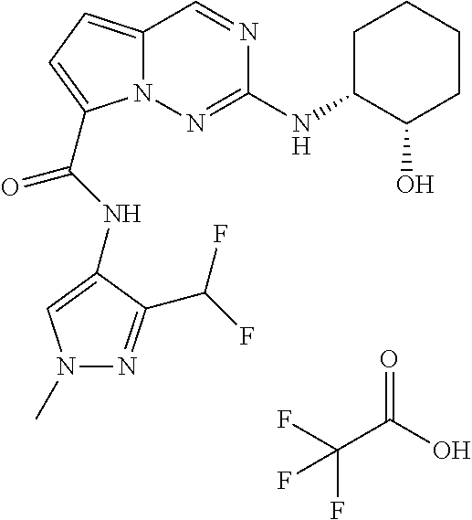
O=C(O)C(F)(F)F.N1=CC2=CC=C(C(NC3=CN(C)N=C3C(F)F)=O)N2N=C1NC1C(O)CCCC1
